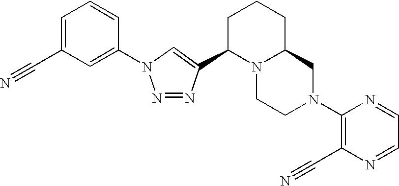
N1=NC(C2N3C(CCC2)CN(C2=C(C#N)N=CC=N2)CC3)=CN1C1=CC(C#N)=CC=C1
